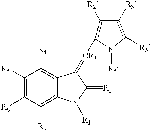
C1([R5])=C([R6])C([R7])=C2C(=C1[R4])C(=[CR3]C1=C([R2])C([R3])=C([R5])N1[R5])C(=[R2])N2[R1]
